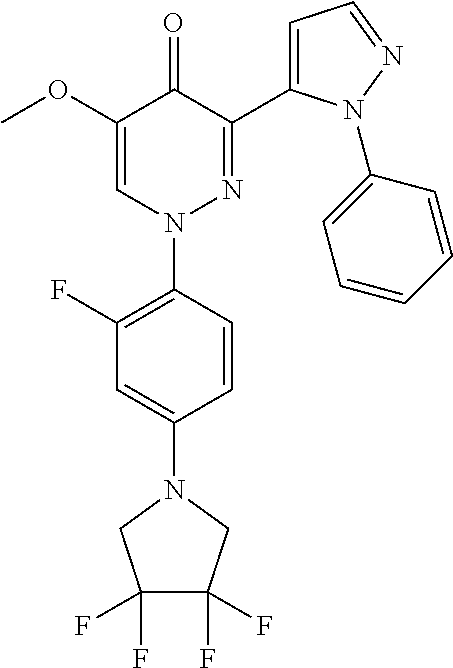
C1(F)=C(N2N=C(C3=CC=NN3C3=CC=CC=C3)C(=O)C(OC)=C2)C=CC(N2CC(F)(F)C(F)(F)C2)=C1
